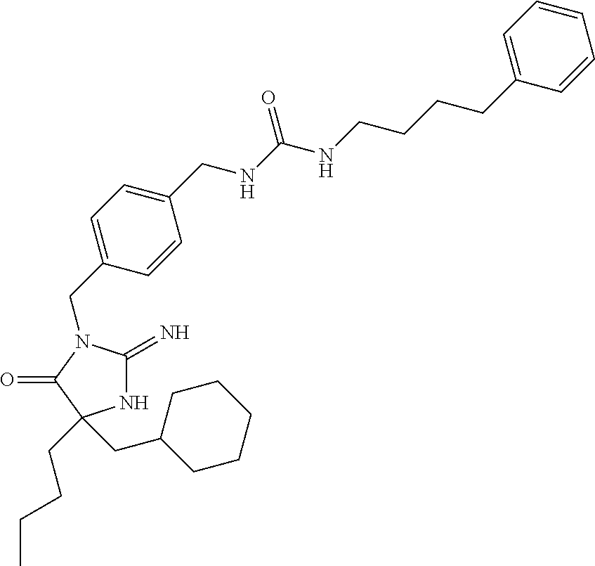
C1(CN2C(=N)NC(CCCC)(CC3CCCCC3)C2=O)=CC=C(CNC(NCCCCC2=CC=CC=C2)=O)C=C1
